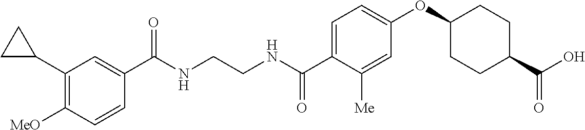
C1(C(NCCNC(C2=CC=C(OC3CCC(C(O)=O)CC3)C=C2[Me])=O)=O)=CC(C2CC2)=C([MeO])C=C1
